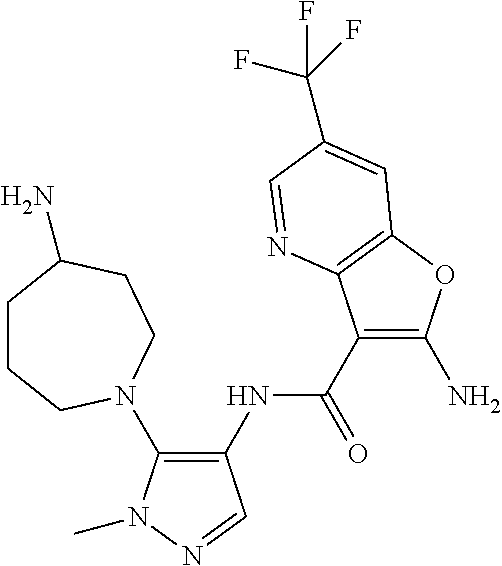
C1(NC(C2=C(N)OC3=C2N=CC(C(F)(F)F)=C3)=O)=C(N2CCCC(N)CC2)N(C)N=C1
